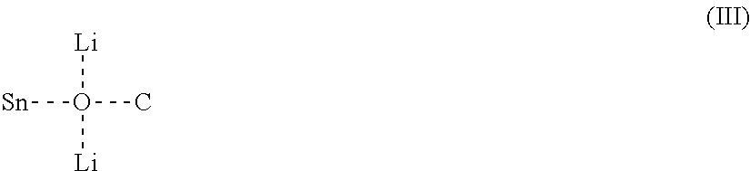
[Sn]O(C)([Li])[Li]
